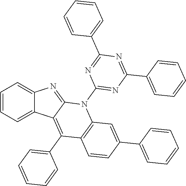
C1=CC=C2C(=C1)N=C1C2=C(C2=CC=CC=C2)C2=C(N1C1=NC(C3=CC=CC=C3)=NC(C3=CC=CC=C3)=N1)C=C(C1=CC=CC=C1)C=C2
